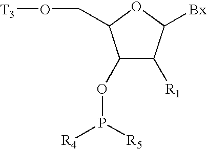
C1(OP([R4])[R5])C([R1])C([Bx])OC1CO[T3]
